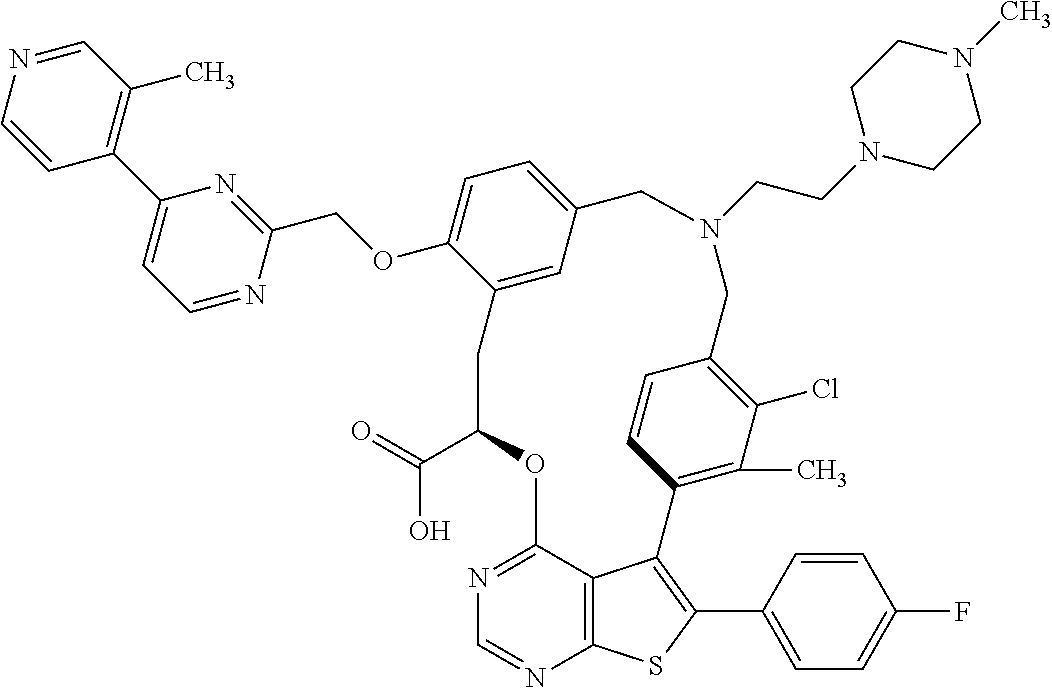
C1C(C(=O)O)OC2=NC=NC3=C2C(=C(C2=CC=C(F)C=C2)S3)C2=C(C)C(Cl)=C(C=C2)CN(CCN2CCN(C)CC2)CC2=CC=C(OCC3=NC(C4=C(C)C=NC=C4)=CC=N3)C1=C2
